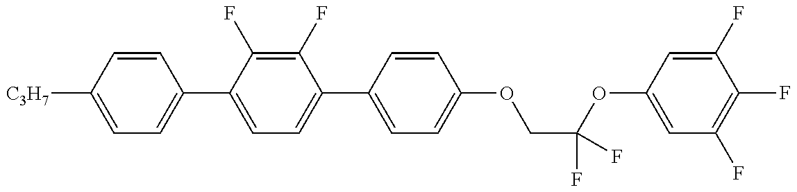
C1=C([C3H7])C=CC(C2=CC=C(C3=CC=C(OCC(OC4=CC(F)=C(F)C(F)=C4)(F)F)C=C3)C(F)=C2F)=C1
